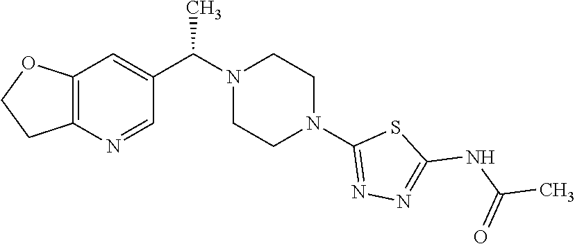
C(N1CCN(C2=NN=C(NC(C)=O)S2)CC1)(C)C1=CC2=C(N=C1)CCO2
